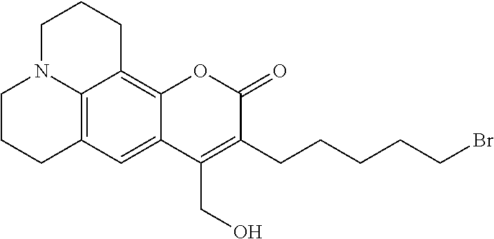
C1CCC2=C3N1CCCC3=C1C(=C2)C(CO)=C(CCCCCBr)C(=O)O1
